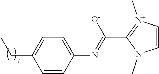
C1=CN(C)C(C(=NC2=CC=C(CC)C=C2)[O-])=[N+]1C
